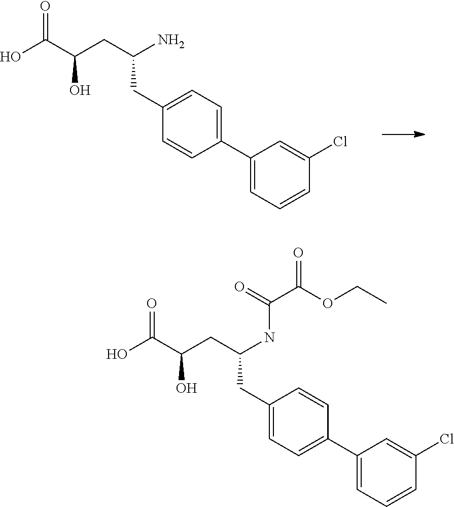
OC(C(CC(N)CC1=CC=C(C2=CC=CC(Cl)=C2)C=C1)O)=O.OC(C(CC(NC(C(=O)OCC)=O)CC1=CC=C(C2=CC=CC(Cl)=C2)C=C1)O)=O
